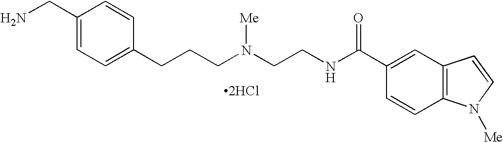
C1(CN)=CC=C(CCCN(CCNC(C2=CC3=C(C=C2)N([Me])C=C3)=O)[Me])C=C1.[2HCl]
